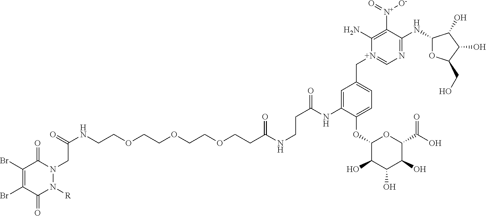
N(CCOCCOCCOCCC(NCCC(=O)NC1=CC(C[N+]2=CN=C(NC3OC(CO)C(O)C3O)C([N+](=O)[O-])=C2N)=CC=C1OC1C(O)C(O)C(O)C(C(O)=O)O1)=O)C(=O)CN1C(=O)C(Br)=C(Br)C(=O)N1[R]
